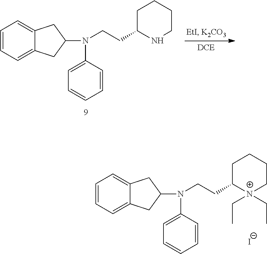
C1=CC=C2C(=C1)CC(N(C1=CC=CC=C1)CCC1NCCCC1)C2.C1=CC=C2C(=C1)CC(N(C1=CC=CC=C1)CCC1[N+](CC)(CC)CCCC1)C2.[I-]
